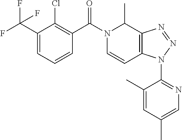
N1(C(C2=C(Cl)C(C(F)(F)F)=CC=C2)=O)C=CC2=C(C1C)N=NN2C1=NC=C(C)C=C1C
